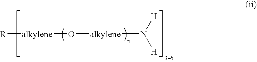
[alkylene]([R])O[alkylene]N([H])[H]
